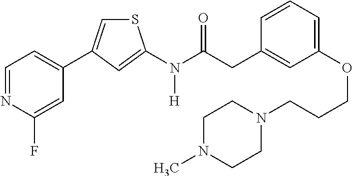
C1=NC(F)=CC(C2=CSC(N(C(CC3=CC(OCCCN4CCN(C)CC4)=CC=C3)=O)[H])=C2)=C1
